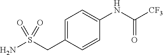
C1=C(CS(N)(=O)=O)C=CC(NC([CF3])=O)=C1
